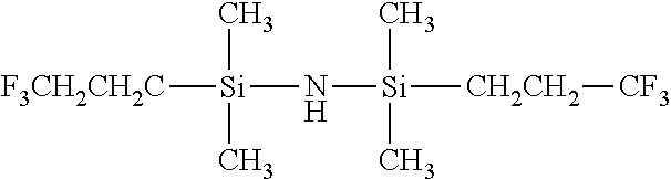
[F3CH2CH2C][Si](C)(C)N[Si]([CH2CH2][CF3])(C)C
